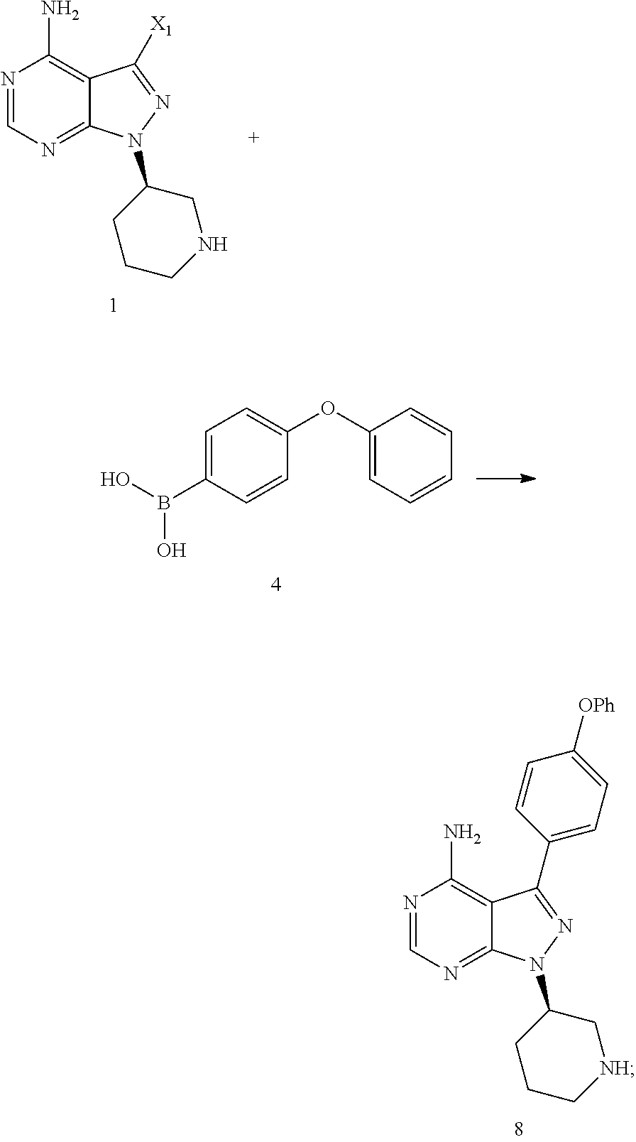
N1=CN=C2C(=C1N)C(C1=CC=C([OPh])C=C1)=NN2C1CCC[NH]C1.N1=CN=C2C(=C1N)C([X1])=NN2C1CCCNC1.C1(OC2=CC=C(B(O)O)C=C2)=CC=CC=C1
